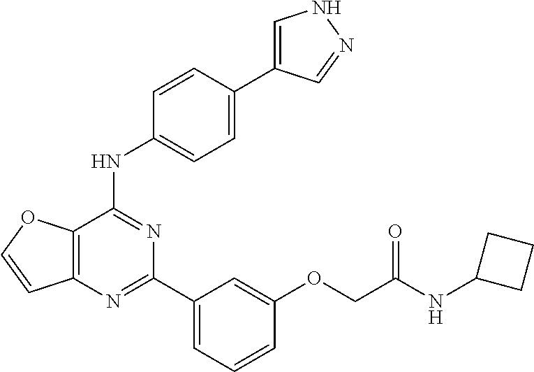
C12=C(C(NC3=CC=C(C4=CNN=C4)C=C3)=NC(C3=CC=CC(OCC(NC4CCC4)=O)=C3)=N1)OC=C2
